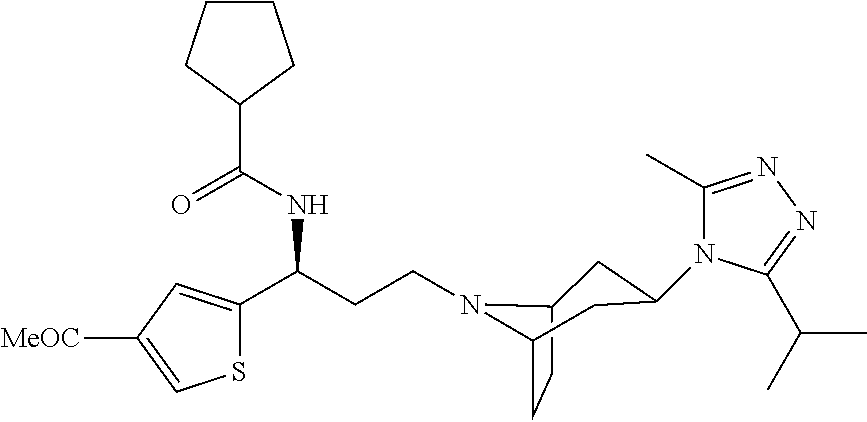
C(CCN1C2CC(N3C(C)=NN=C3C(C)C)CC1CC2)(C1=CC([MeOC])=CS1)NC(=O)C1CCCC1
